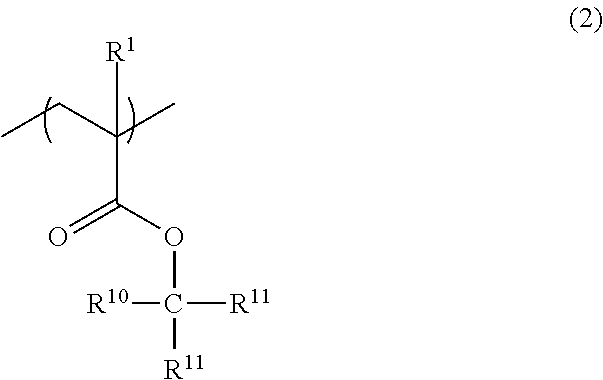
CCC(C)(C(OC([R10])([R11])[R11])=O)[R1]
